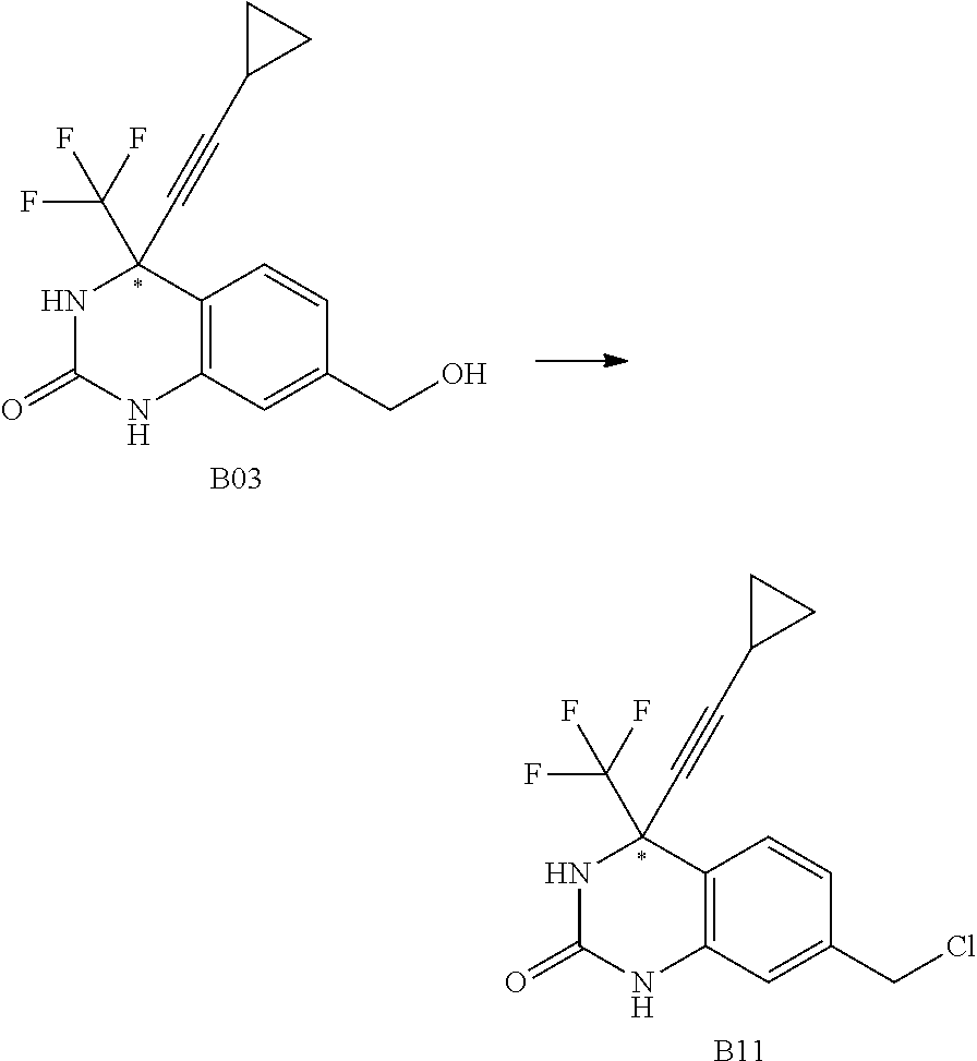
C12=C(C=C(CO)C=C1)NC(=O)NC2(C#CC1CC1)C(F)(F)F.[B03].C12=C(C=C(CCl)C=C1)NC(=O)NC2(C#CC1CC1)C(F)(F)F.[B11]
